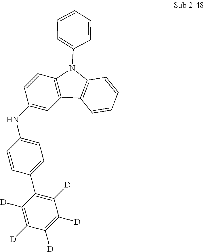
C1([D])=C(C2=CC=C(NC3=CC4=C(C=C3)N(C3=CC=CC=C3)C3=C4C=CC=C3)C=C2)C([D])=C([D])C([D])=C1[D]
